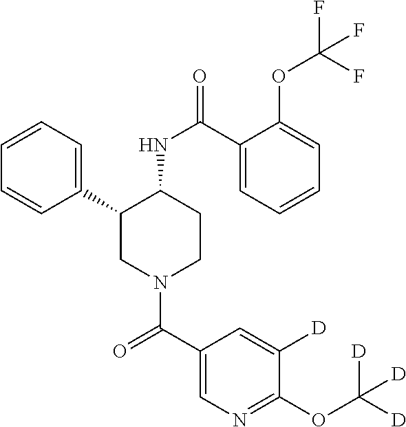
C1=CC=C(C2CN(C(C3=CN=C(OC([D])([D])[D])C([D])=C3)=O)CCC2NC(=O)C2=CC=CC=C2OC(F)(F)F)C=C1
